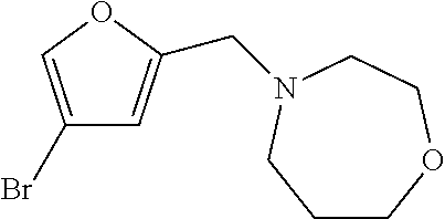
C1(Br)=COC(CN2CCOCCC2)=C1
